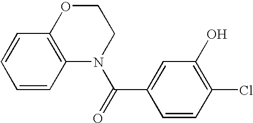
C1=CC2=C(C=C1)OCCN2C(=O)C1=CC(O)=C(Cl)C=C1
